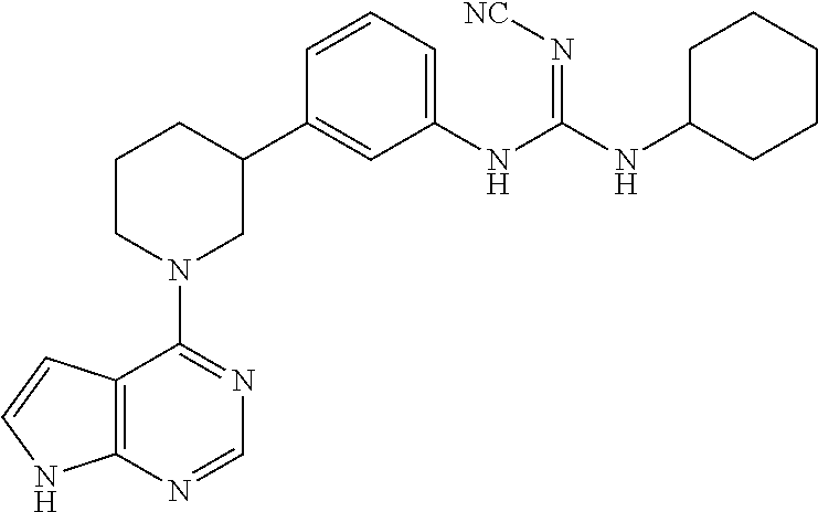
C12=C(N=CN=C1N1CC(C3=CC(NC(NC4CCCCC4)=N[NC])=CC=C3)CCC1)NC=C2
